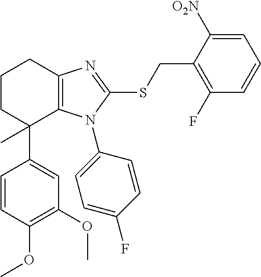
C1(OC)=C(OC)C=CC(C2(C)C3=C(CCC2)N=C(SCC2=C(F)C=CC=C2[O2N])N3C2=CC=C(F)C=C2)=C1
